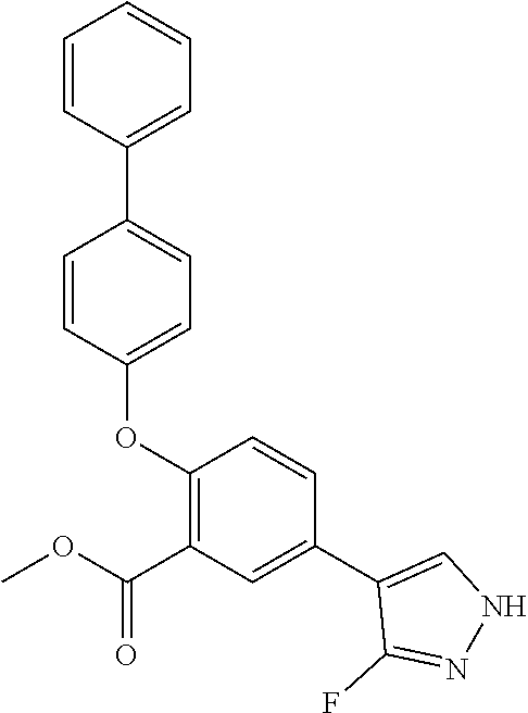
C1=CC(OC2=C(C(OC)=O)C=C(C3=CNN=C3F)C=C2)=CC=C1C1=CC=CC=C1
